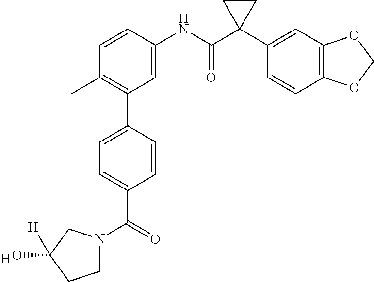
C1(C)=C(C2=CC=C(C(=O)N3CCC(O)([H])C3)C=C2)C=C(NC(C2(C3=CC4=C(C=C3)OCO4)CC2)=O)C=C1.[H]
